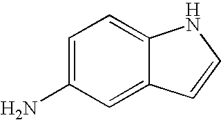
C1=C(N)C=C2C(=C1)NC=C2
